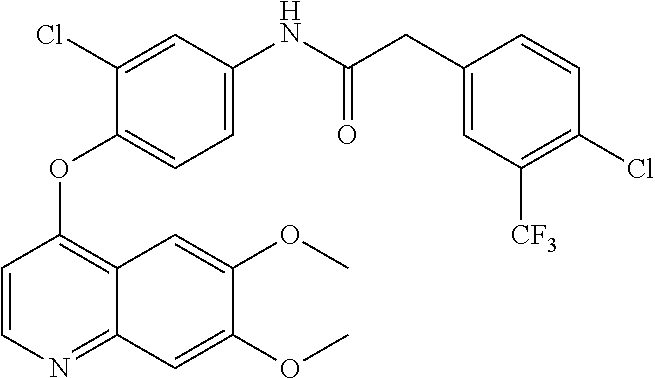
C1=C(CC(=O)NC2=CC=C(OC3=C4C(=NC=C3)C=C(OC)C(OC)=C4)C(Cl)=C2)C=CC(Cl)=C1[CF3]
